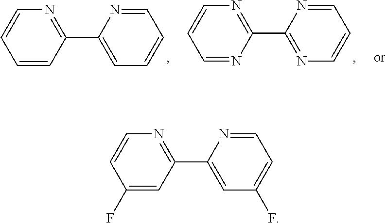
C1=NC(C2=NC=CC=N2)=NC=C1.C1=CC(C2=CC=CC=N2)=NC=C1.C1(F)=CC(C2=CC(F)=CC=N2)=NC=C1
